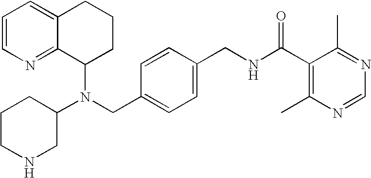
N(CC1=CC=C(CNC(C2=C(C)N=CN=C2C)=O)C=C1)(C1CCCC2=CC=CN=C12)C1CCCNC1
